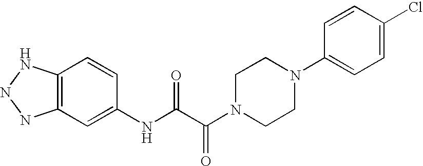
C12=C(C=C(NC(C(N3CCN(C4=CC=C(Cl)C=C4)CC3)=O)=O)C=C1)NNN2
